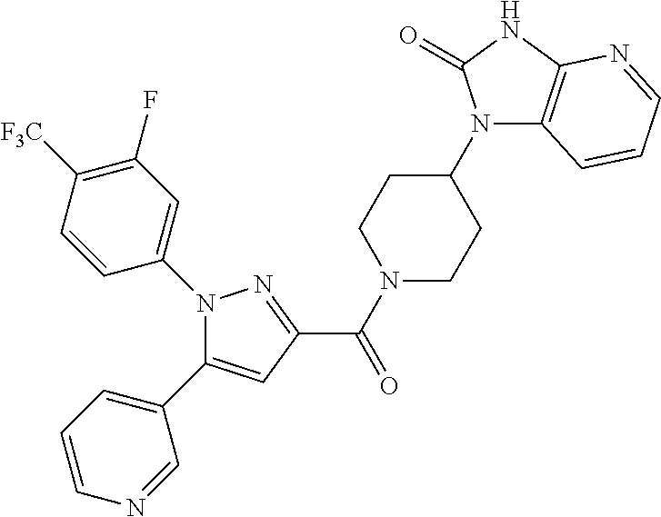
N1(C(C2=NN(C3=CC(F)=C([F3C])C=C3)C(C3=CC=CN=C3)=C2)=O)CCC(N2C3=C(NC2=O)N=CC=C3)CC1
